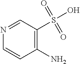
N1=CC(S(O)(=O)=O)=C(N)C=C1
